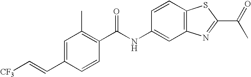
C1=C(C=C[CF3])C=CC(C(NC2=CC3=C(C=C2)SC(C(C)=O)=N3)=O)=C1C
